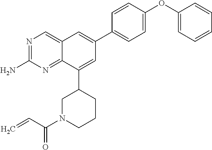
C=CC(N1CCCC(C2=CC(C3=CC=C(OC4=CC=CC=C4)C=C3)=CC3=CN=C(N)N=C23)C1)=O
